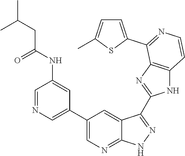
C1=NC=C(C2=CN=C3C(=C2)C(C2=NC4=C(N2)C=CN=C4C2=CC=C(C)S2)=NN3)C=C1NC(CC(C)C)=O
